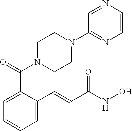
N1(C(C2=CC=CC=C2C=CC(NO)=O)=O)CCN(C2=NC=CN=C2)CC1
